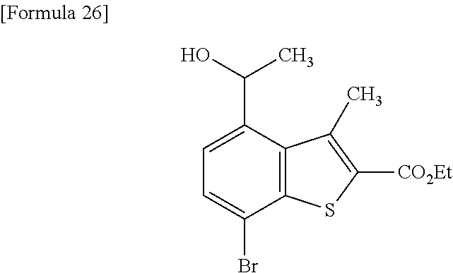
C12=C(C(Br)=CC=C1C(C)O)SC([CO2Et])=C2C
